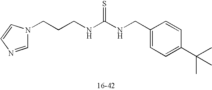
C(NC(NCC1=CC=C(C(C)(C)C)C=C1)=S)CCN1C=NC=C1
